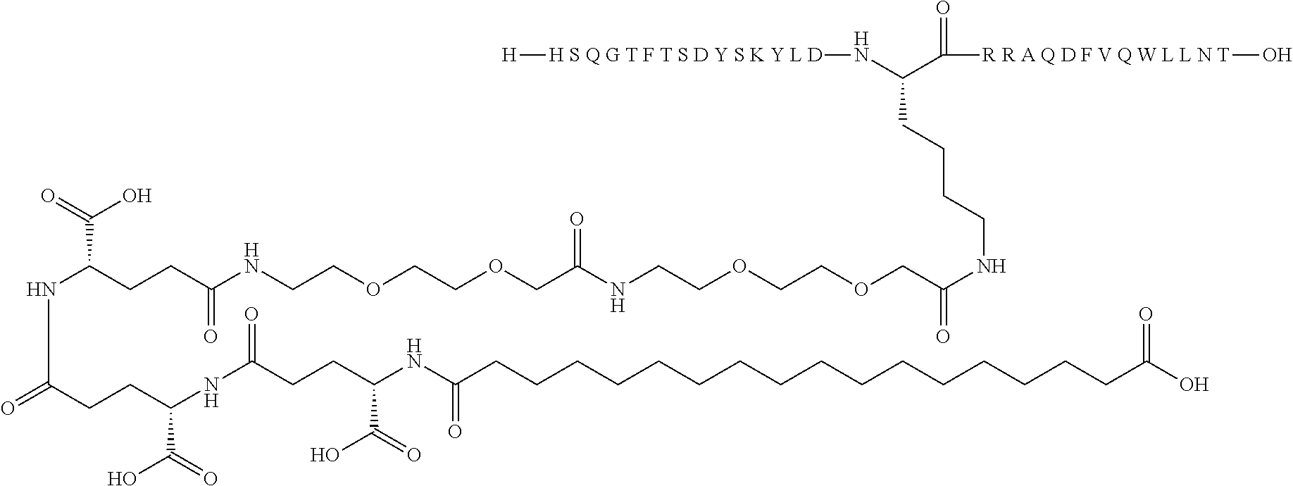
C(C(=O)O)(CCC(NCCOCCOCC(NCCOCCOCC(NCCCCC(N[H S Q G T F T S D Y S K Y L D][H])C([R R A Q D F V Q W L L N T]O)=O)=O)=O)=O)NC(=O)CCC(NC(=O)CCC(NC(CCCCCCCCCCCCCCCCC(O)=O)=O)C(=O)O)C(=O)O
